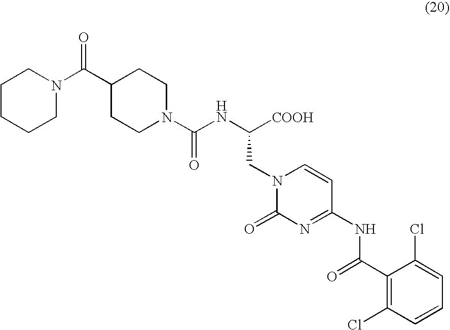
C(C1CCN(C(NC([COOH])CN2C(=O)N=C(NC(C3=C(Cl)C=CC=C3Cl)=O)C=C2)=O)CC1)(N1CCCCC1)=O
